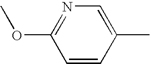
C1=CC(C)=CN=C1OC
